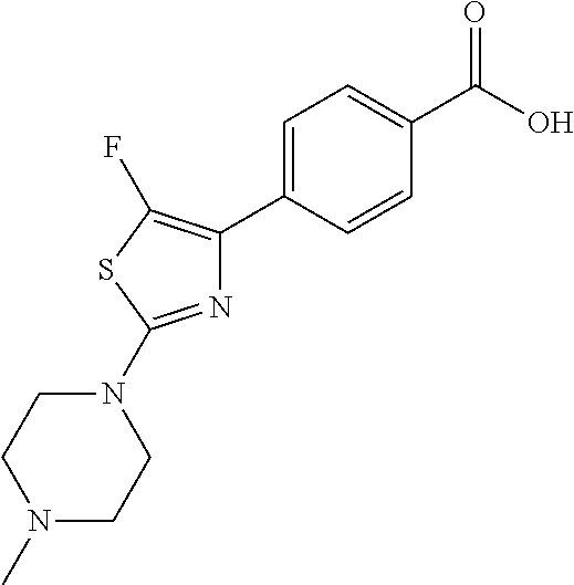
C1=C(C2=C(F)SC(N3CCN(C)CC3)=N2)C=CC(C(O)=O)=C1
